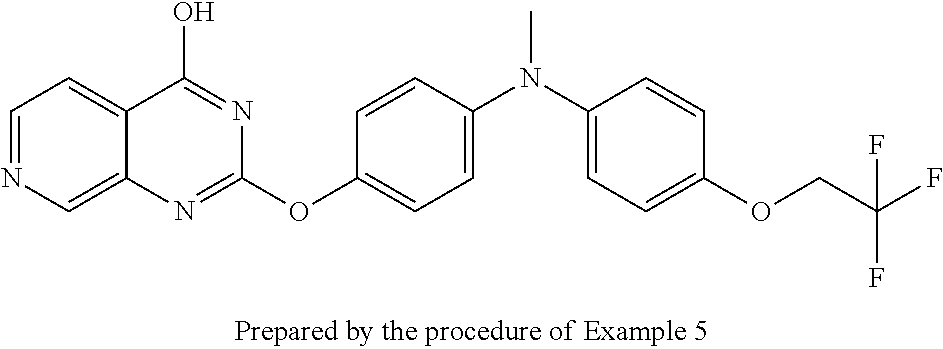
C1=NC=C2C(=C1)C(O)=NC(OC1=CC=C(N(C3=CC=C(OCC(F)(F)F)C=C3)C)C=C1)=N2
